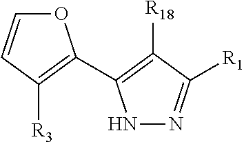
O1C=CC([R3])=C1C1=C([R18])C([R1])=NN1
